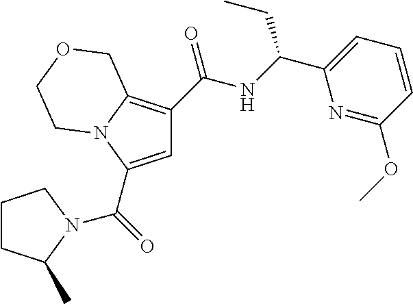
C1=C(C(=O)N2C(C)CCC2)N2C(=C1C(NC(C1=CC=CC(OC)=N1)CC)=O)COCC2
